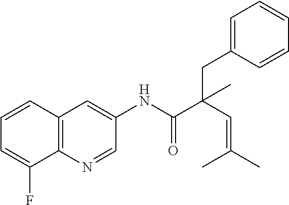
C12=C(C=CC=C1F)C=C(NC(C(C=C(C)C)(CC1=CC=CC=C1)C)=O)C=N2
